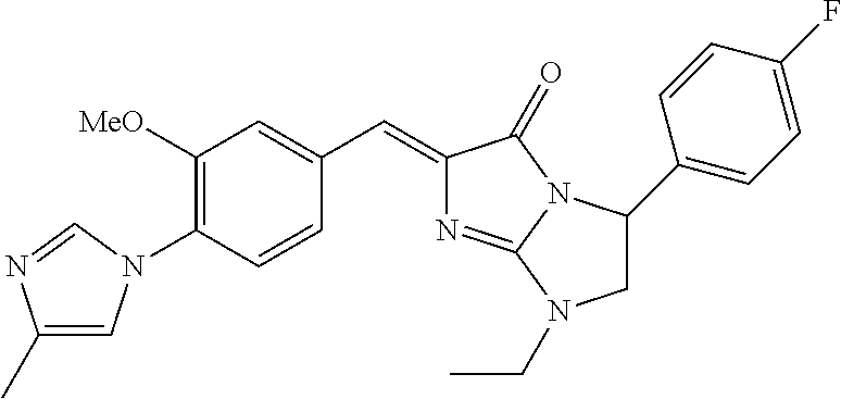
C1([MeO])=C(N2C=C(C)N=C2)C=CC(C=C2N=C3N(C2=O)C(C2=CC=C(F)C=C2)CN3CC)=C1
